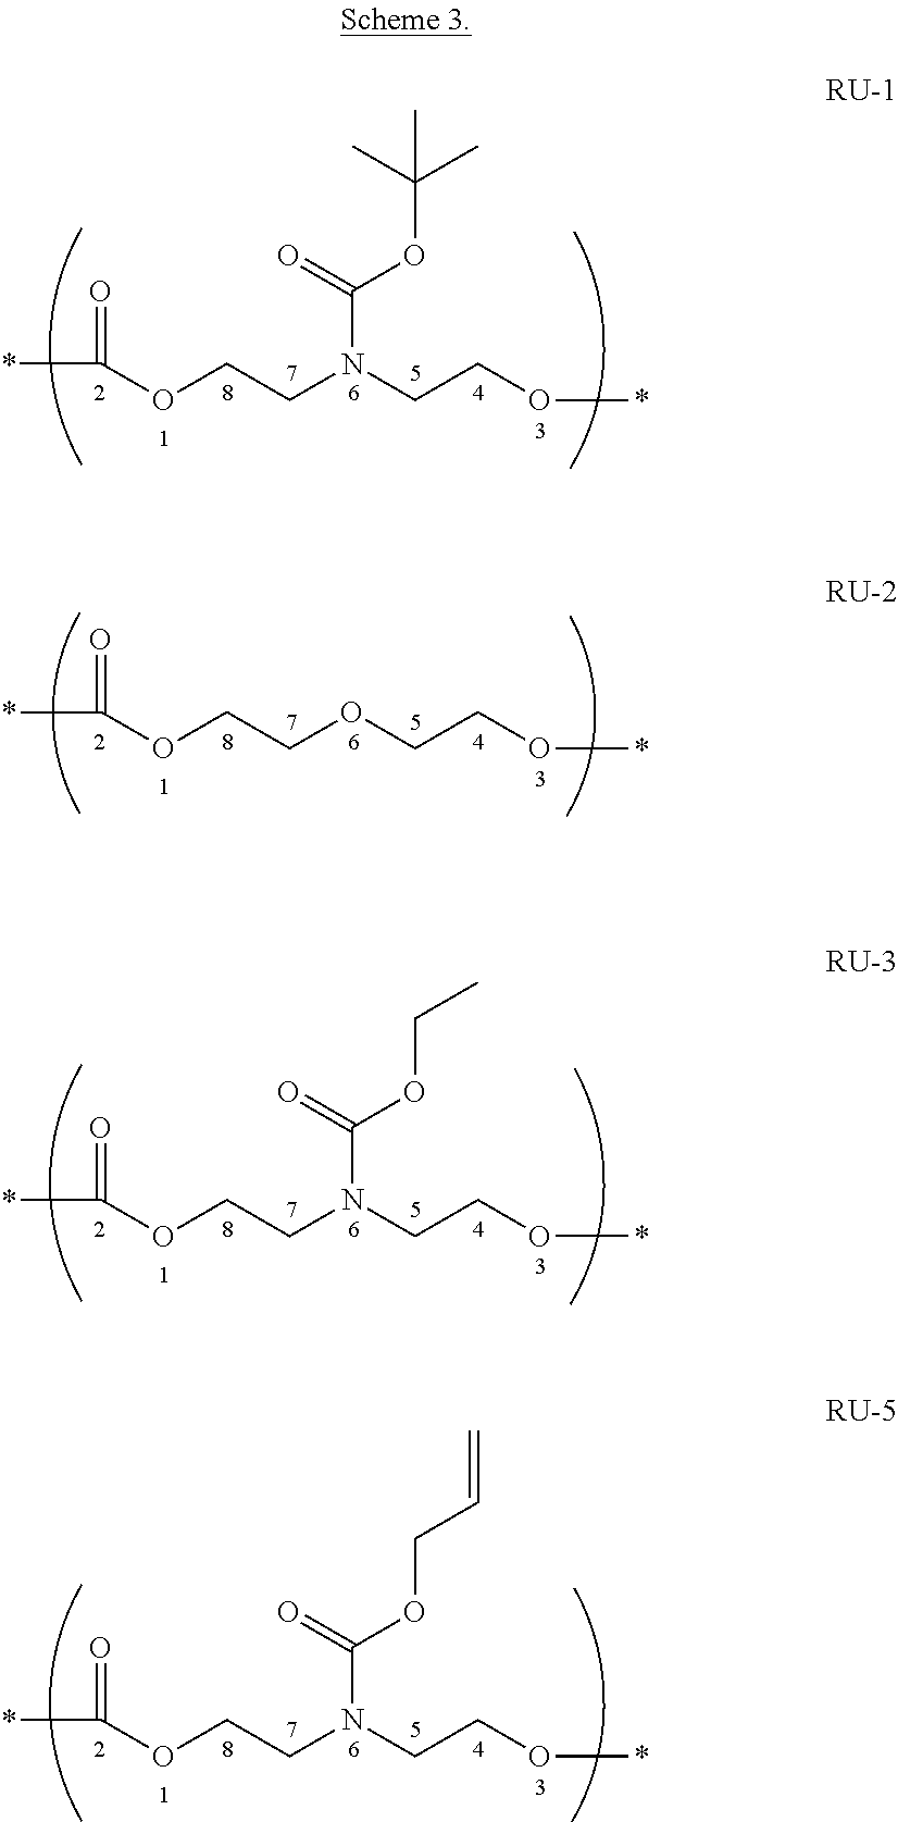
*C(=O)OCCN(CCO*)C(=O)OC(C)(C)C.*C(=O)OCCOCCO*.*C(=O)OCCN(CCO*)C(=O)OCC.*C(=O)OCCN(CCO*)C(=O)OCC=C
